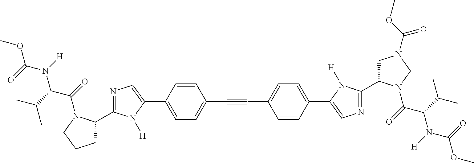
COC(N([H])C(C(C)C)C(=O)N1C(C2=NC=C(C3=CC=C(C#CC4=CC=C(C5=CN=C(C6CN(C(OC)=O)CN6C(C(N([H])C(=O)OC)C(C)C)=O)N5[H])C=C4)C=C3)N2[H])CCC1)=O
